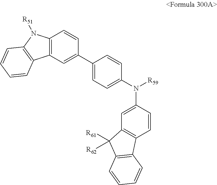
C12=C(C=C(C3=CC=C(N([R59])C4=CC5=C(C=C4)C4=C(C5([R61])[R62])C=CC=C4)C=C3)C=C1)C1=C(N2[R51])C=CC=C1
